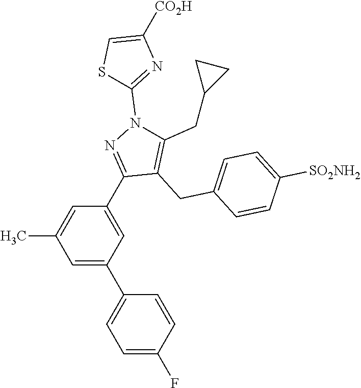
S1C=C([CO2H])N=C1N1C(CC2CC2)=C(CC2=CC=C([SO2NH2])C=C2)C(C2=CC(C3=CC=C(F)C=C3)=CC(C)=C2)=N1
